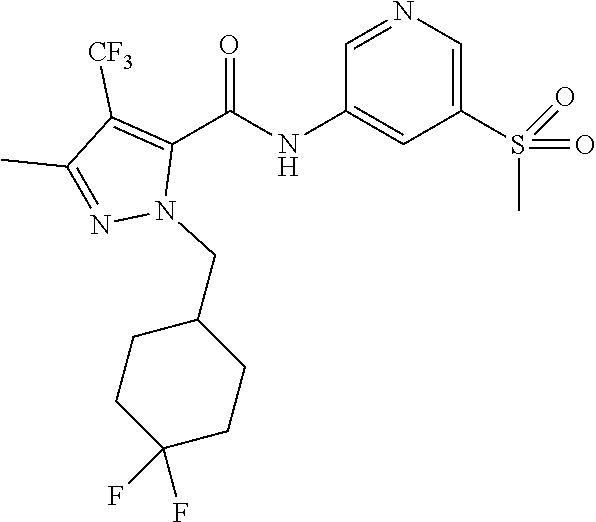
O=C(NC1=CC(S(C)(=O)=O)=CN=C1)C1=C([CF3])C(C)=NN1CC1CCC(F)(F)CC1
